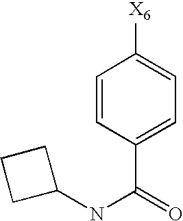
C1=CC(C(=O)NC2CCC2)=CC=C1[X6]
